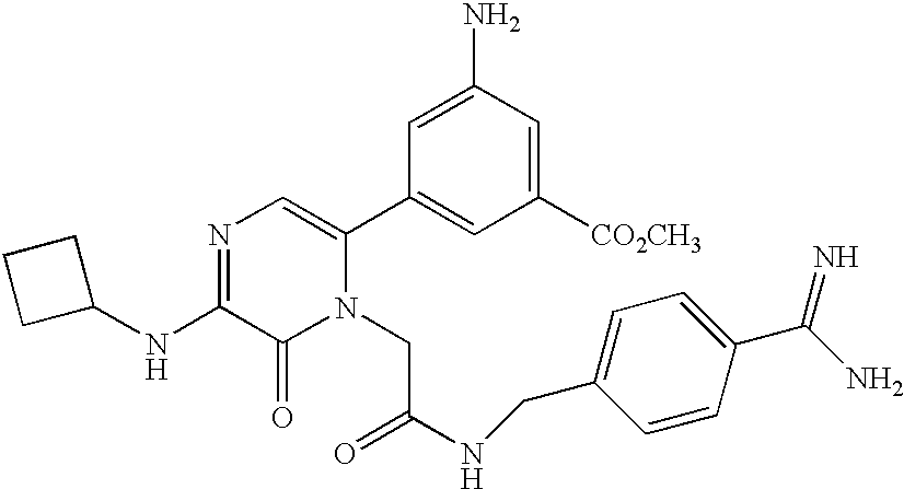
C1(NC2=NC=C(C3=CC([CO2CH3])=CC(N)=C3)N(CC(NCC3=CC=C(C(N)=N)C=C3)=O)C2=O)CCC1
